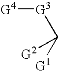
[G3]([G4])C([G1])[G2]
